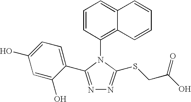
C1=CC(N2C(SCC(O)=O)=NN=C2C2=CC=C(O)C=C2O)=C2C(=C1)C=CC=C2
